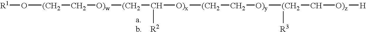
[R1]O[(CH2]C[O)w][(CH2]C([O)x][(CH2]C[O)y][(CH2](C[O)z][H])[R3])[R2].b.[a]
